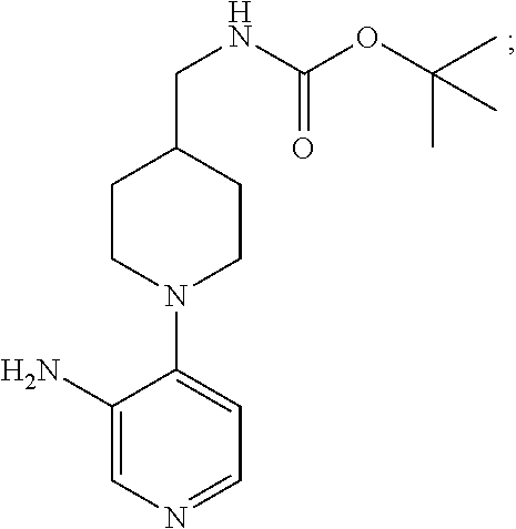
C1(CNC(=O)OC(C)(C)C)CCN(C2=CC=NC=C2N)CC1
